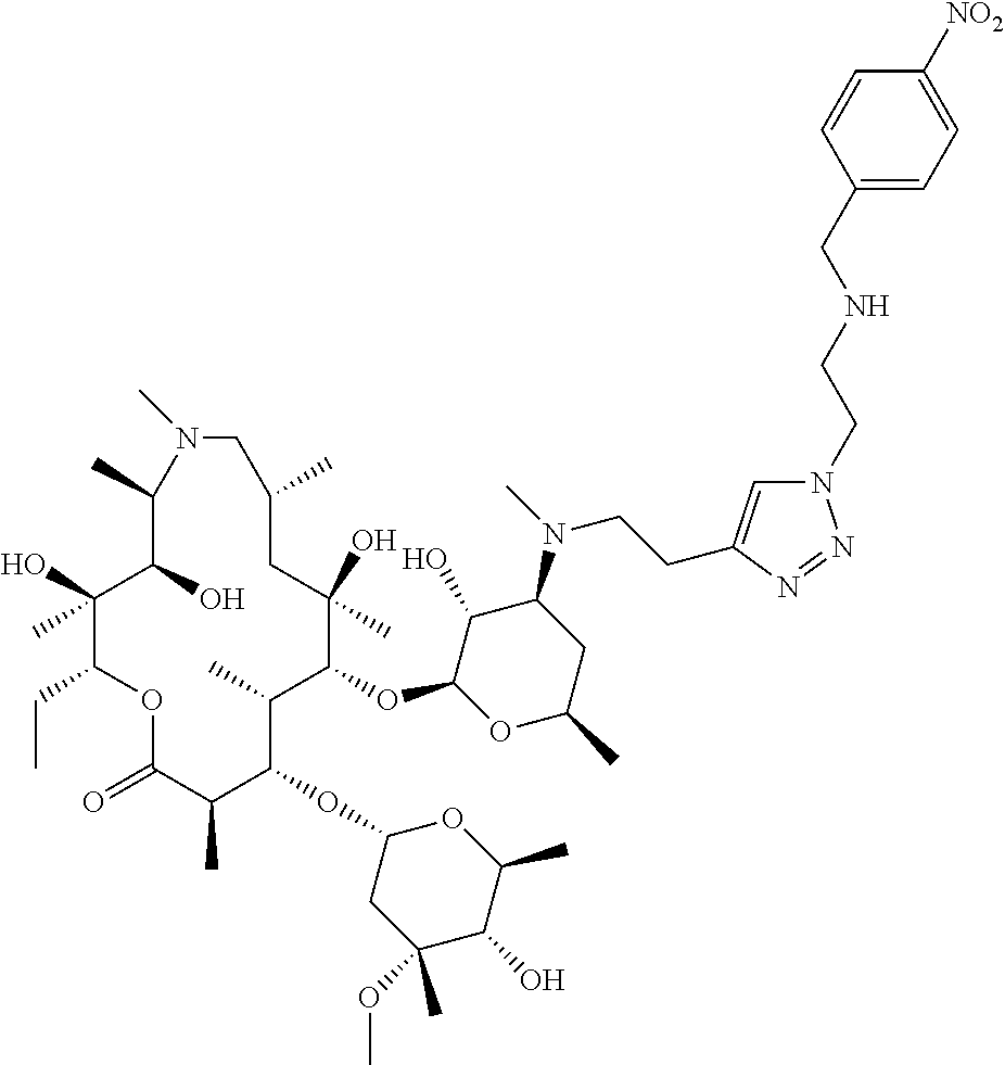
C1(O)C(OC2C(C)C(OC3CC(OC)(C)C(O)C(C)O3)C(C)C(=O)OC(CC)C(O)(C)C(O)C(C)N(C)CC(C)CC2(O)C)OC(C)CC1N(C)CCC1=CN(CCNCC2=CC=C([NO2])C=C2)N=N1
